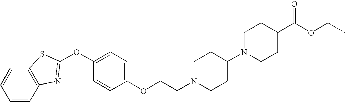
C1=CC2=C(C=C1)N=C(OC1=CC=C(OCCN3CCC(N4CCC(C(OCC)=O)CC4)CC3)C=C1)S2
